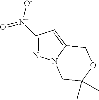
C1([N+]([O-])=O)=NN2C(=C1)COC(C)(C)C2
